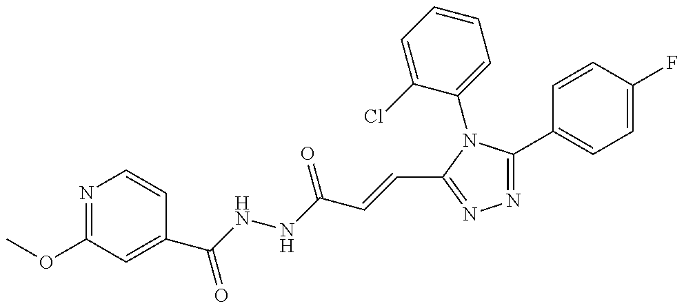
N1=C(OC)C=C(C(NNC(C=CC2=NN=C(C3=CC=C(F)C=C3)N2C2=CC=CC=C2Cl)=O)=O)C=C1
